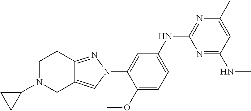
C1=C(NC2=NC(C)=CC(NC)=N2)C=C(N2C=C3C(=N2)CCN(C2CC2)C3)C(OC)=C1
